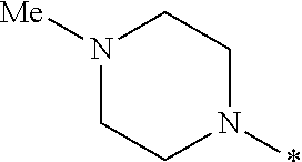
N1([Me])CCN(*)CC1
